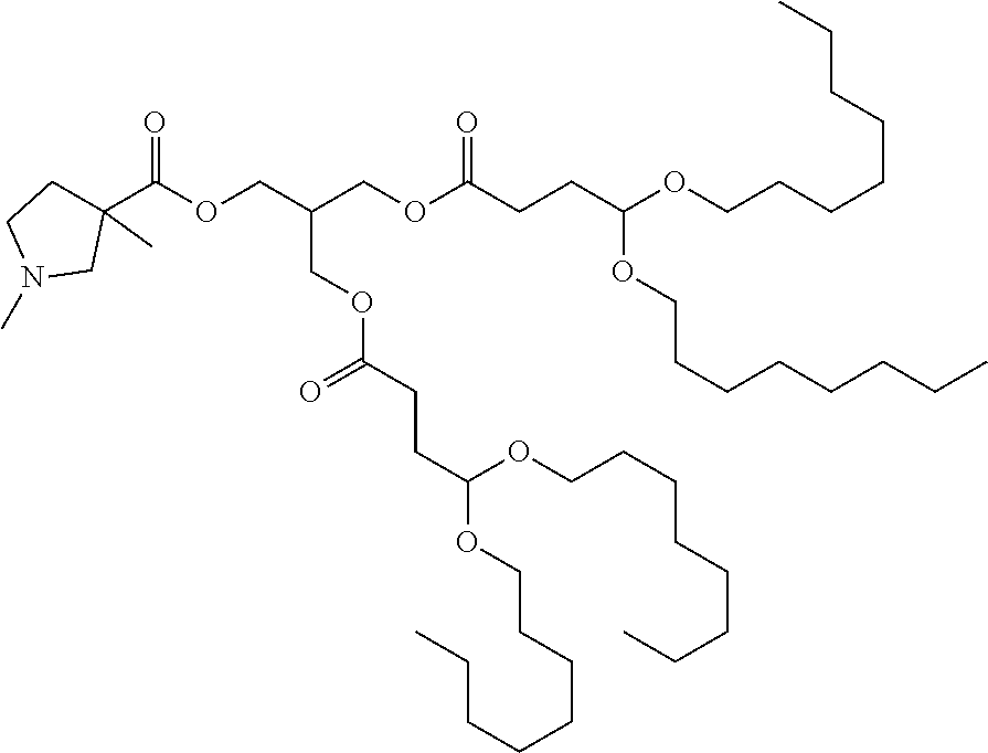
C1(C(OCC(COC(CCC(OCCCCCCCC)OCCCCCCCC)=O)COC(=O)CCC(OCCCCCCCC)OCCCCCCCC)=O)(C)CCN(C)C1
